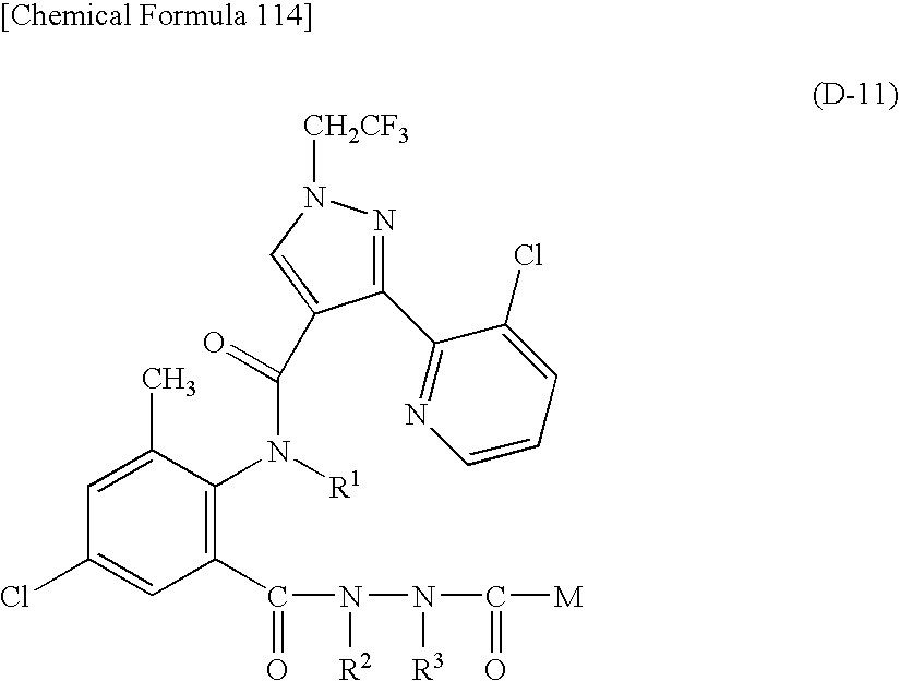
C1(Cl)=CC(C(N(N(C([M])=O)[R3])[R2])=O)=C(N([R1])C(=O)C2=CN([CH2CF3])N=C2C2=NC=CC=C2Cl)C(C)=C1
